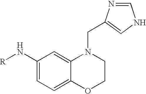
C1(N[R])=CC=C2C(=C1)N(CC1=CNC=N1)CCO2
